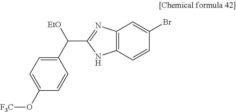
C1(C([EtO])C2=NC3=C(N2)C=CC(Br)=C3)=CC=C(O[F3C])C=C1
